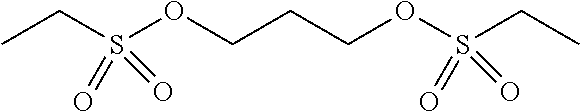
CCS(OCCCOS(CC)(=O)=O)(=O)=O
